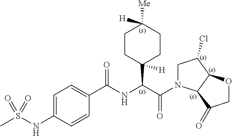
C1(NS(C)(=O)=O)=CC=C(C(NC(C(=O)N2CC(Cl)C3C2C(=O)CO3)C2([H])CCC([Me])([H])CC2)=O)C=C1
